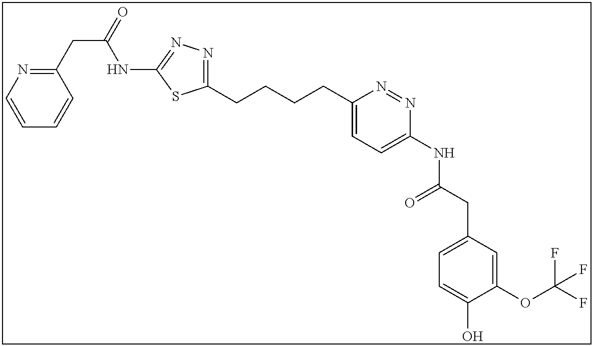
C1(CCCCC2=NN=C(NC(CC3=NC=CC=C3)=O)S2)=CC=C(NC(CC2=CC=C(O)C(OC(F)(F)F)=C2)=O)N=N1
